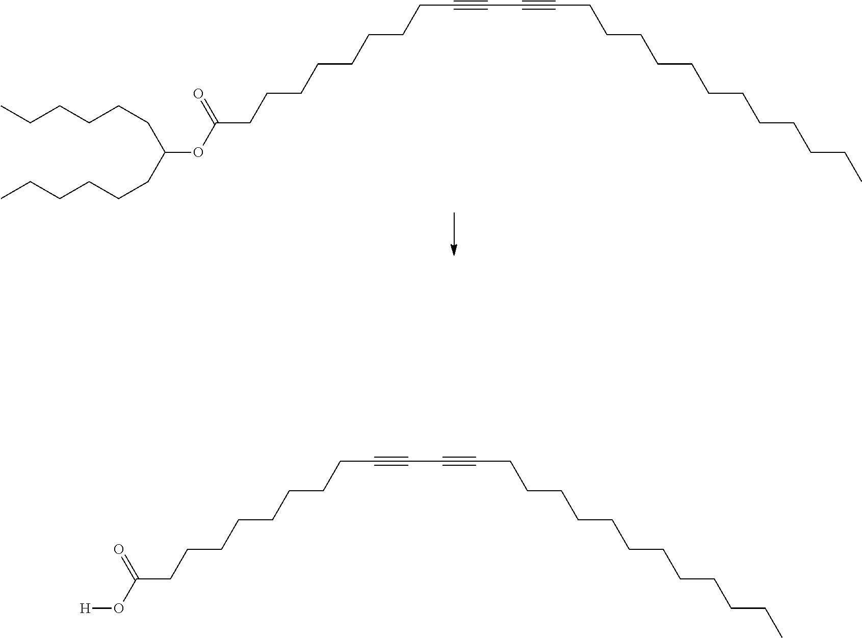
O(C(=O)CCCCCCCCC#CC#CCCCCCCCCCCCC)C(CCCCCC)CCCCCC.O(C(=O)CCCCCCCCC#CC#CCCCCCCCCCCCC)[H]
